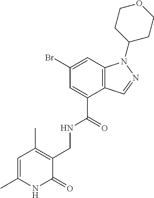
C1(Br)=CC2=C(C(C(=O)NCC3=C(C)C=C(C)NC3=O)=C1)C=NN2C1CCOCC1
